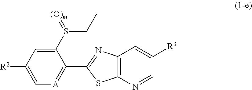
C1(S(=[(O)m])CC)=CC([R2])=C[A]=C1C1=NC2=C(S1)N=CC([R3])=C2
